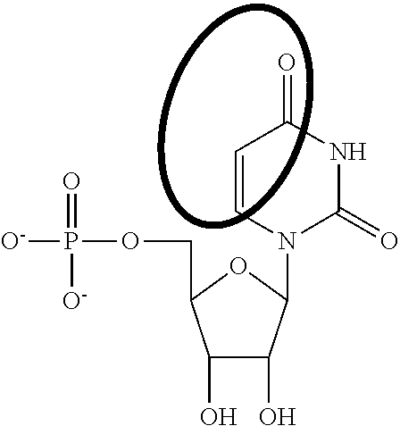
[O-]P(OCC1C(O)C(O)C(N2C=CC(=O)NC2=O)O1)(=O)[O-]
